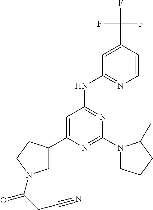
C1=C(C(F)(F)F)C=CN=C1NC1=NC(N2CCCC2C)=NC(C2CN(C(CC#N)=O)CC2)=C1
